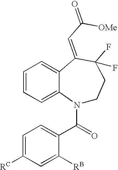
C1=C([RC])C=C([RB])C(C(=O)N2CCC(F)(F)C(=CC([OMe])=O)C3=CC=CC=C23)=C1
